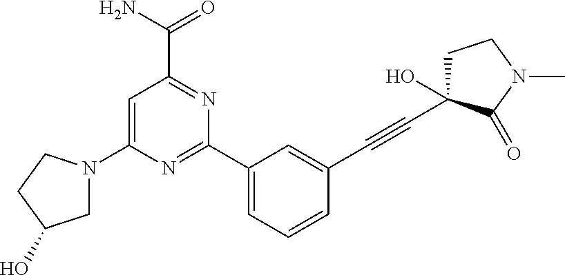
C1=C(N2CC(O)CC2)N=C(C2=CC=CC(C#CC3(O)CCN(C)C3=O)=C2)N=C1C(N)=O
